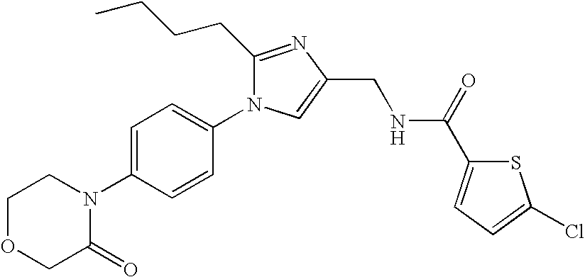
C1OCC(=O)N(C2=CC=C(N3C(CCCC)=NC(CNC(C4=CC=C(Cl)S4)=O)=C3)C=C2)C1
